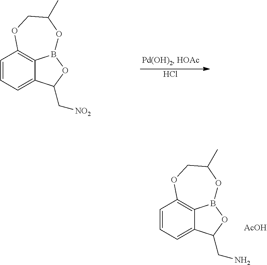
C1=CC=C2C3=C1OCC(C)OB3OC2CN.[AcOH].C1=CC=C2C3=C1OCC(C)OB3OC2C[NO2].Cl
